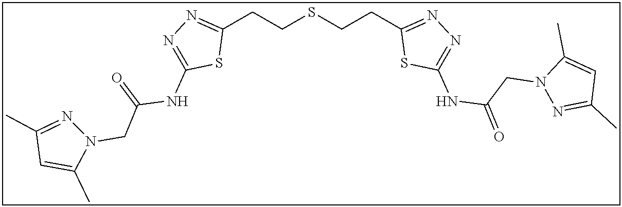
C1(CCSCCC2=NN=C(NC(=O)CN3N=C(C)C=C3C)S2)=NN=C(NC(CN2N=C(C)C=C2C)=O)S1
